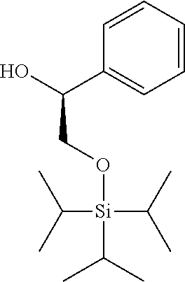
C1=CC=C(C(O)CO[Si](C(C)C)(C(C)C)C(C)C)C=C1
